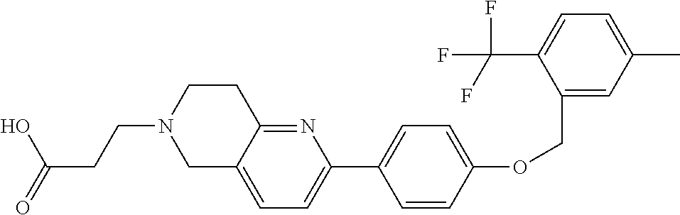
OC(CCN1CC2=CC=C(C3=CC=C(OCC4=CC(C)=CC=C4C(F)(F)F)C=C3)N=C2CC1)=O
